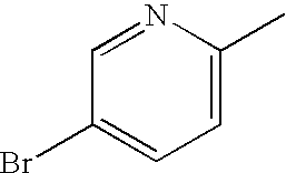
C1=NC(C)=CC=C1Br
